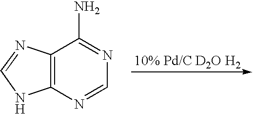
C12=C(N=CN=C1N)NC=N2
